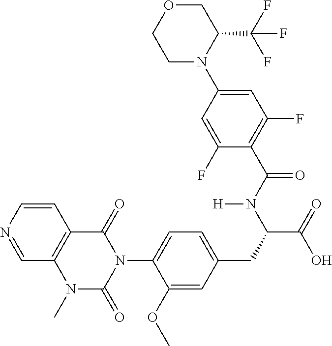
C1=NC=CC2=C1N(C)C(=O)N(C1=CC=C(CC(C(=O)O)N(C(C3=C(F)C=C(N4C(C(F)(F)F)COCC4)C=C3F)=O)[H])C=C1OC)C2=O
